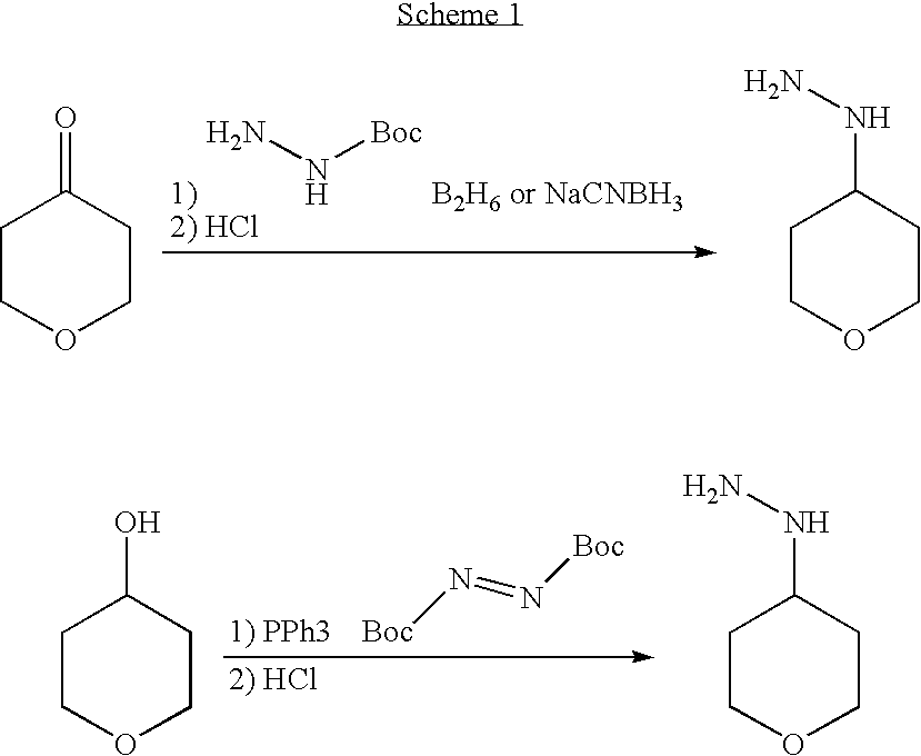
NN[Boc].C1COCCC1=O.C1COCCC1NN.[Boc]N=N[Boc].C1COCCC1O.C1COCCC1NN
